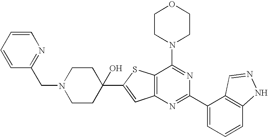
C1CN(C2=NC(C3=CC=CC4=C3C=NN4)=NC3=C2SC(C2(O)CCN(CC4=NC=CC=C4)CC2)=C3)CCO1
